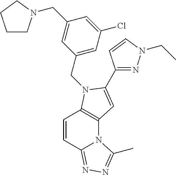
C1=CC2=NN=C(C)N2C2=C1N(CC1=CC(Cl)=CC(CN3CCCC3)=C1)C(C1=NN(CC)C=C1)=C2
